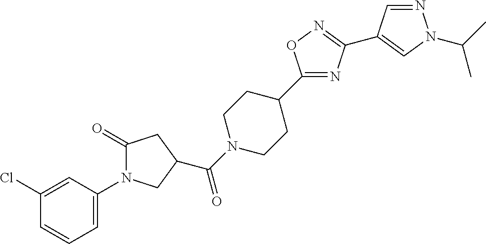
C1(Cl)=CC(N2C(=O)CC(C(N3CCC(C4=NC(C5=CN(C(C)C)N=C5)=NO4)CC3)=O)C2)=CC=C1
